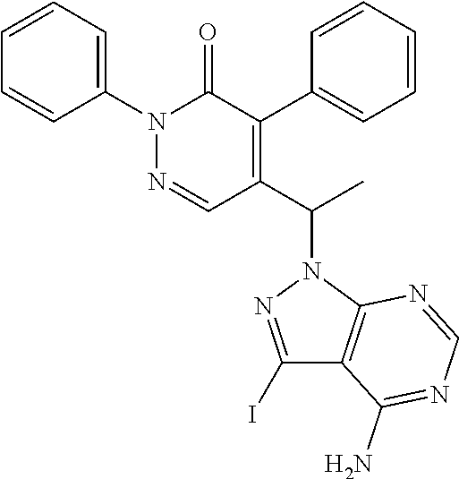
C1=CC=CC(N2N=CC(C(C)N3N=C(I)C4=C3N=CN=C4N)=C(C3=CC=CC=C3)C2=O)=C1
